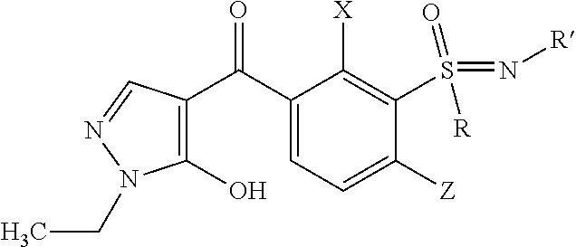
C1(O)=C(C(C2=CC=C([Z])C(S(=N[R])(=O)[R])=C2[X])=O)C=NN1CC
